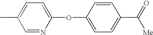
C1=NC(OC2=CC=C(C([Me])=O)C=C2)=CC=C1C
